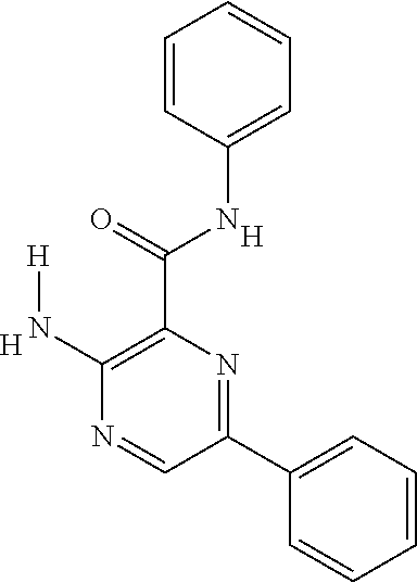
C1=CC=CC=C1NC(C1=C(N[H])N=CC(C2=CC=CC=C2)=N1)=O.[H].[H]
